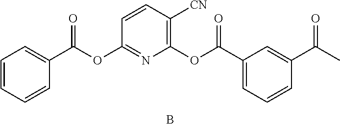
C1=CC=CC(C(=O)OC2=NC(OC(=O)C3=CC=CC(C(=O)C)=C3)=C([CN])C=C2)=C1.B
